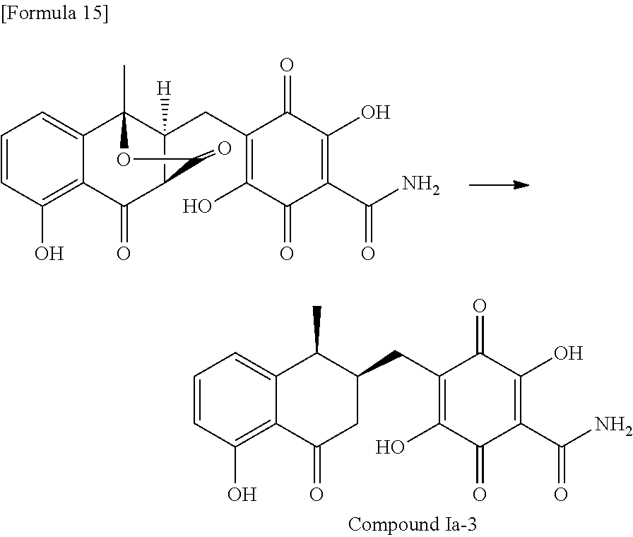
C1=CC(O)=C2C(=C1)C1(C)C(CC3=C(O)C(=O)C(C(N)=O)=C(O)C3=O)([H])C(C2=O)C(=O)O1.C1=CC(O)=C2C(=C1)C(C)C(CC1=C(O)C(=O)C(C(N)=O)=C(O)C1=O)CC2=O
